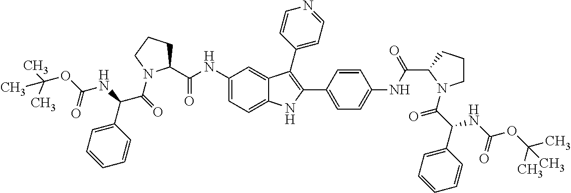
C1(NC(C2CCCN2C(=O)C(NC(=O)OC(C)(C)C)C2=CC=CC=C2)=O)=CC=C2C(=C1)C(C1=CC=NC=C1)=C(C1=CC=C(NC(C3N(C(C(C4=CC=CC=C4)NC(=O)OC(C)(C)C)=O)CCC3)=O)C=C1)N2
